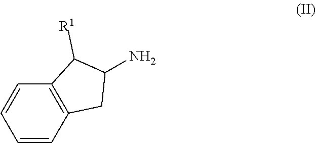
C12=C(C=CC=C1)CC(N)C2[R1]
